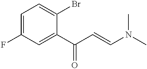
C1=C(F)C=C(C(C=CN(C)C)=O)C(Br)=C1
